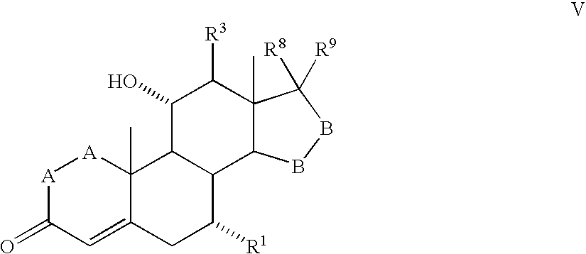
C1(=O)C=C2C(C)([A][A]1)C1C(C([R1])C2)C2C(C)(C([R3])C1O)C([R9])([R8])BB2
